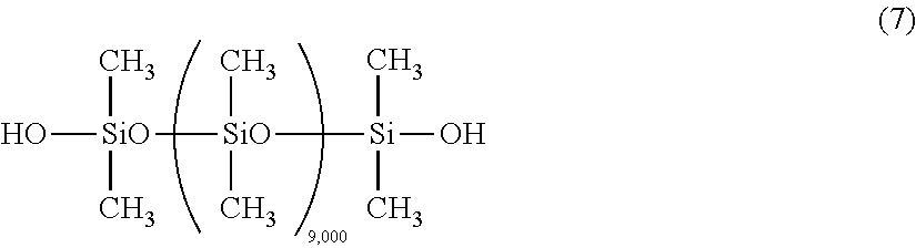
O[SiO]([SiO]([Si](O)(C)C)(C)C)(C)C
